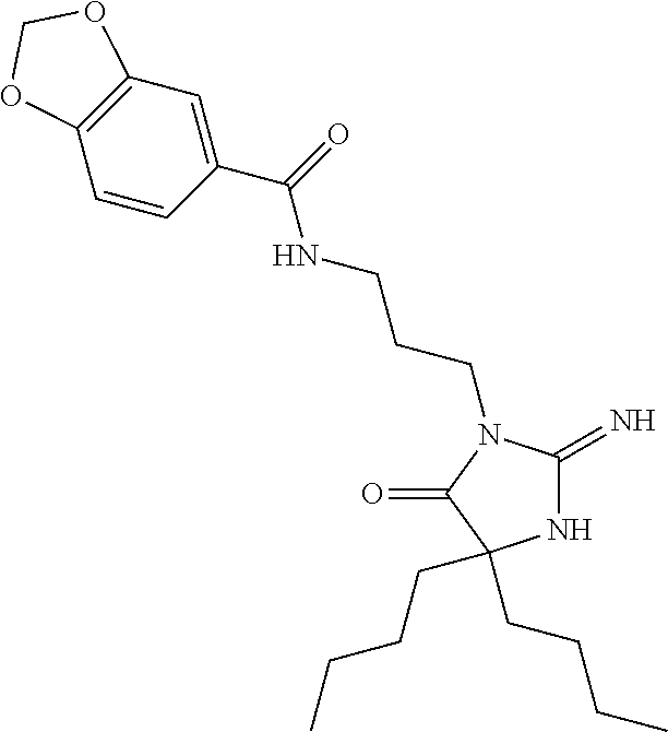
N1C(=N)N(CCCNC(C2=CC3=C(C=C2)OCO3)=O)C(=O)C1(CCCC)CCCC
